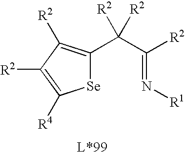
N(=C(C([R2])([R2])C1=C([R2])C([R2])=C([R4])[Se]1)[R2])[R1]
